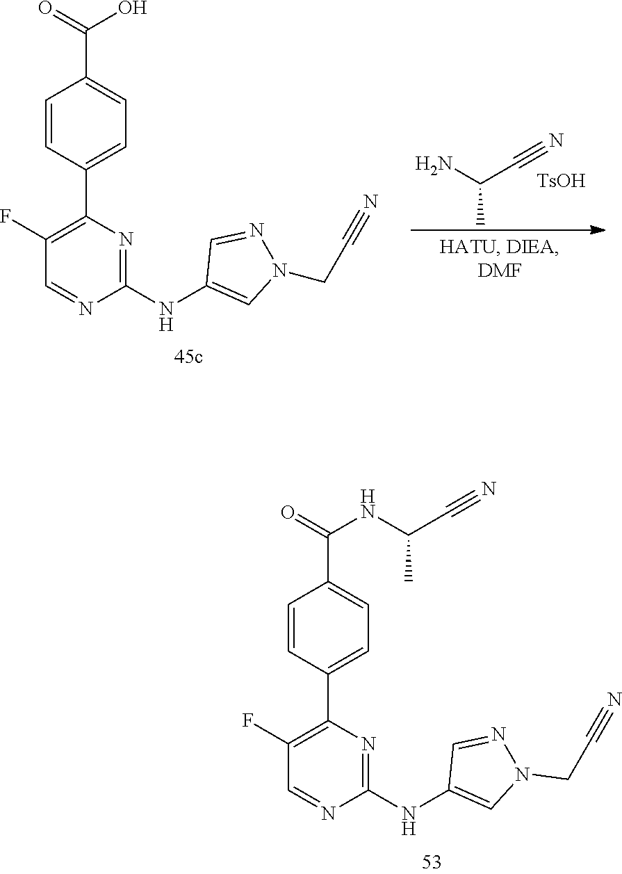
C1=CC(C2=C(F)C=NC(NC3=CN(CC#N)N=C3)=N2)=CC=C1C(=O)NC(C#N)C.NC(C#N)C.[TsOH].C1=CC(C2=C(F)C=NC(NC3=CN(CC#N)N=C3)=N2)=CC=C1C(=O)O
